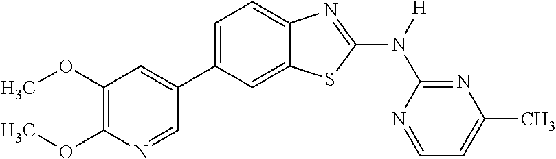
C1(OC)=C(OC)N=CC(C2=CC=C3C(=C2)SC(N([H])C2=NC(C)=CC=N2)=N3)=C1
